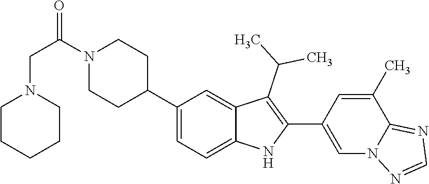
C1(C2CCN(C(=O)CN3CCCCC3)CC2)=CC=C2C(=C1)C(C(C)C)=C(C1=CN3C(=NC=N3)C(C)=C1)N2
